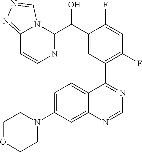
C1=C(N2CCOCC2)C=C2C(=C1)C(C1=C(F)C=C(F)C(C(C3=NC=CC4=NN=CN34)O)=C1)=NC=N2
